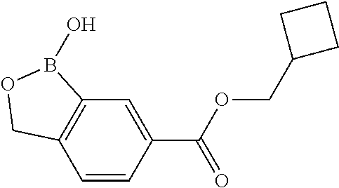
C12=C(C=CC(C(OCC3CCC3)=O)=C1)COB2O
